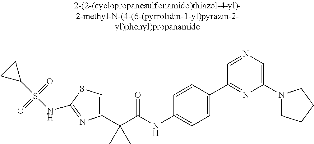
C1(C(C(NC2=CC=C(C3=NC(N4CCCC4)=CN=C3)C=C2)=O)(C)C)=CSC(NS(C2CC2)(=O)=O)=N1
